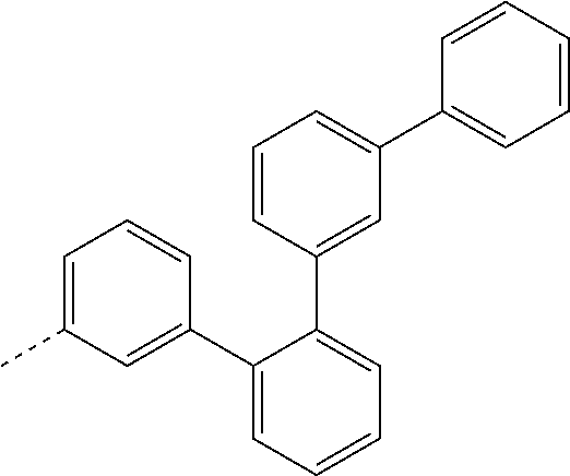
C1(C2=CC(C)=CC=C2)=CC=CC=C1C1=CC(C2=CC=CC=C2)=CC=C1
